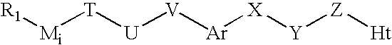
[R1][Mi][T][U][V][Ar][X][Y][Z][Ht]
